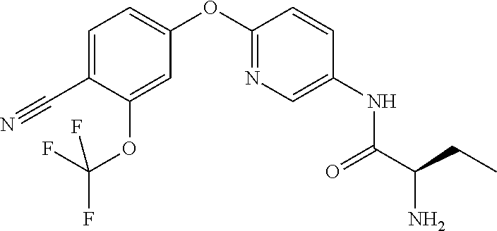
C1(OC2=CC=C(C#N)C(OC(F)(F)F)=C2)=NC=C(NC(C(CC)N)=O)C=C1
